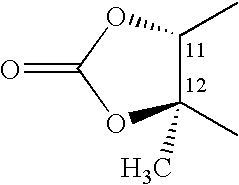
C1(C)C(C)(C)OC(=O)O1
